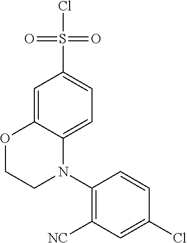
C1=C2C(=CC=C1S(Cl)(=O)=O)N(C1=C([NC])C=C(Cl)C=C1)CCO2
